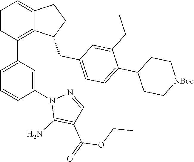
C1=CC(C2=CC=CC(N3C(N)=C(C(=O)OCC)C=N3)=C2)=C2C(=C1)CCC2CC1=CC=C(C2CC[NBoc]CC2)C(CC)=C1
